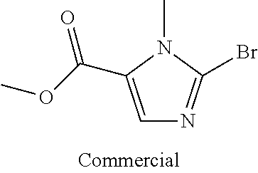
C1=C(C(=O)OC)N(C)C(Br)=N1
